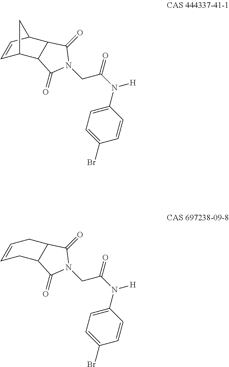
C1=CC2C3C(C1C2)C(=O)N(CC(=O)N([H])C1=CC=C(Br)C=C1)C3=O.C1=CCC2C(C1)C(=O)N(CC(=O)N([H])C1=CC=C(Br)C=C1)C2=O
